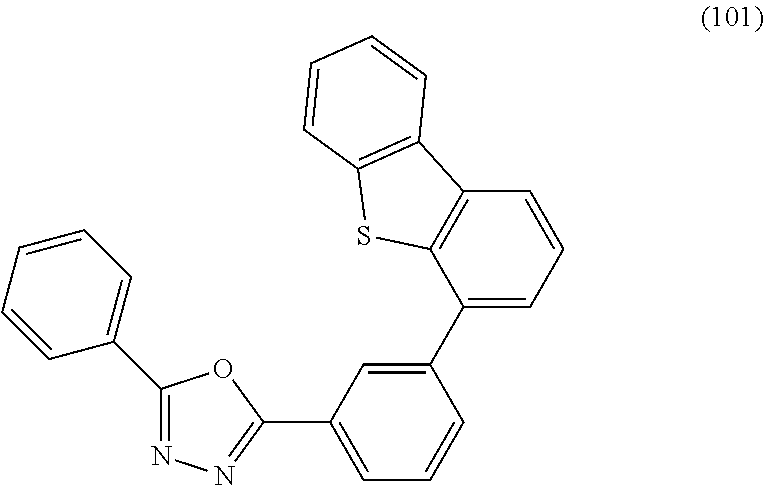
N1=C(C2=CC=CC=C2)OC(C2=CC=CC(C3=CC=CC4=C3SC3=C4C=CC=C3)=C2)=N1
